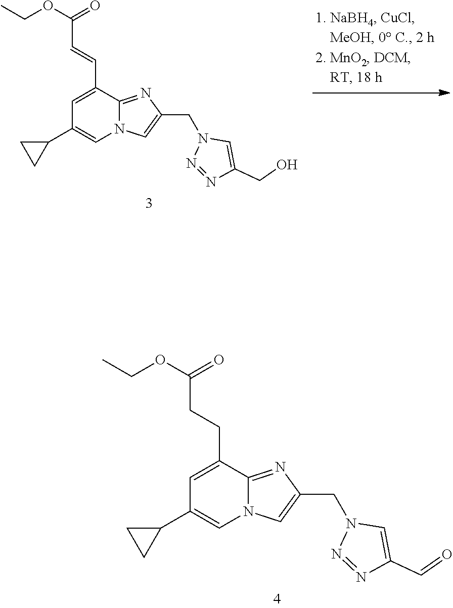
C(CC(OCC)=O)C1=CC(C2CC2)=CN2C1=NC(CN1C=C(C=O)N=N1)=C2.C(=CC(OCC)=O)C1=CC(C2CC2)=CN2C1=NC(CN1C=C(CO)N=N1)=C2
